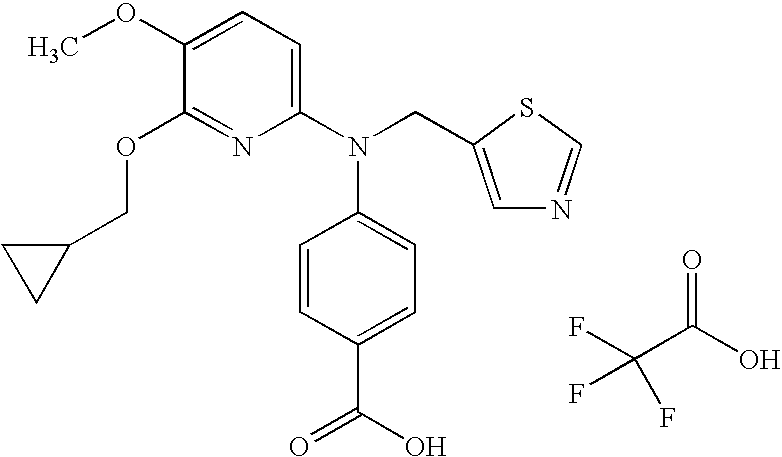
C1(N(CC2=CN=CS2)C2=CC=C(C(O)=O)C=C2)=CC=C(OC)C(OCC2CC2)=N1.C(C(O)=O)(F)(F)F
